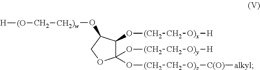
C1(O[(CH2]C[O)y][H])(O[(CH2]C[O)z][C(O)][alkyl])C(O[(CH2]C[O)x][H])C(O[CH2)w]C[(O][H])CO1
